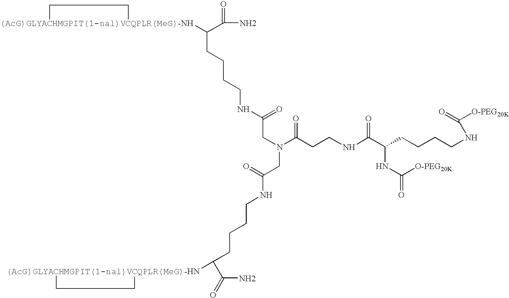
[(AcG)GLYACHMGPIT(1-nal)VCQPLR(MeG)-NH]1(C(C(N)=O)CCCCNC(CN(CC(NCCCCC([(AcG)GLYACHMGPIT(1-nal)VCQPLR(MeG)-HN]2CC2)C(=O)N)=O)C(CCNC(=O)C(NC(=O)[O-PEG20K])CCCCNC(=O)[O-PEG20K])=O)=O)CC1
